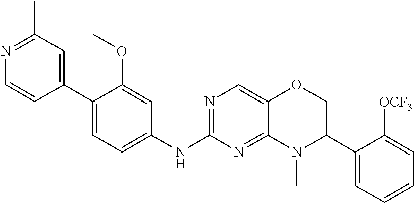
C1(C2=CC=C(NC3=NC=C4C(=N3)N(C)C(C3=CC=CC=C3[OCF3])CO4)C=C2OC)=CC(C)=NC=C1
